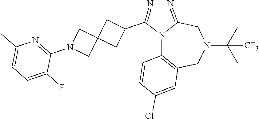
N12C3=C(CN(C(C)(C)[CF3])CC1=NN=C2C1CC2(C1)CN(C1=NC(C)=CC=C1F)C2)C=C(Cl)C=C3
